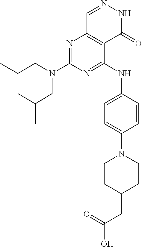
N1=C(N2CC(C)CC(C)C2)N=C(NC2=CC=C(N3CCC(CC(O)=O)CC3)C=C2)C2=C1C=NNC2=O
